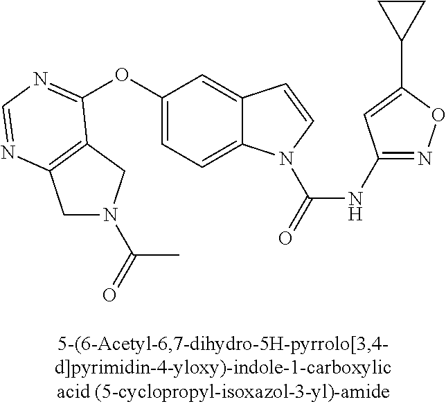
O(C1=CC=C2C(=C1)C=CN2C(=O)NC1=NOC(C2CC2)=C1)C1=NC=NC2=C1CN(C(=O)C)C2
